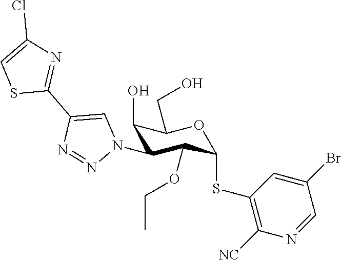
C1(O)C(N2C=C(C3=NC(Cl)=CS3)N=N2)C(OCC)C(SC2=C([NC])N=CC(Br)=C2)OC1CO
